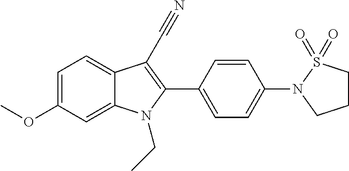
C12=CC=C(OC)C=C1N(CC)C(C1=CC=C(N3CCCS3(=O)=O)C=C1)=C2C#N
